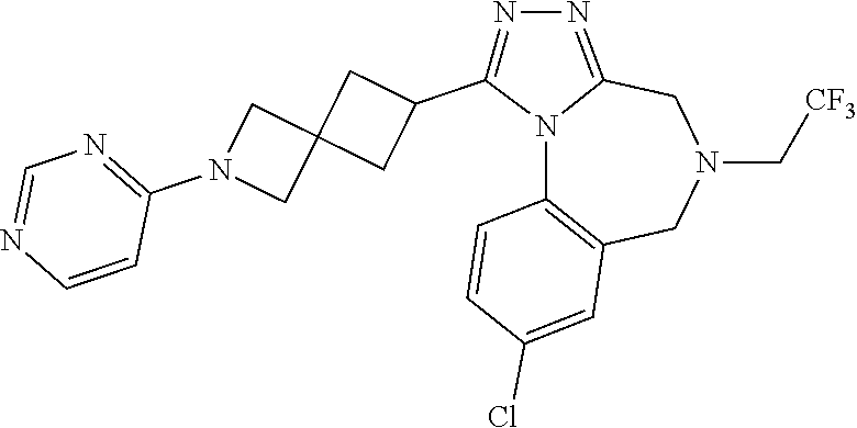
N12C3=C(CN(C[CF3])CC1=NN=C2C1CC2(C1)CN(C1=NC=NC=C1)C2)C=C(Cl)C=C3
